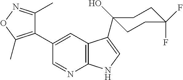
C1(C2=CC3=C(N=C2)NC=C3C2(O)CCC(F)(F)CC2)=C(C)ON=C1C
